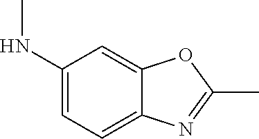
C1(NC)=CC=C2C(=C1)OC(C)=N2
